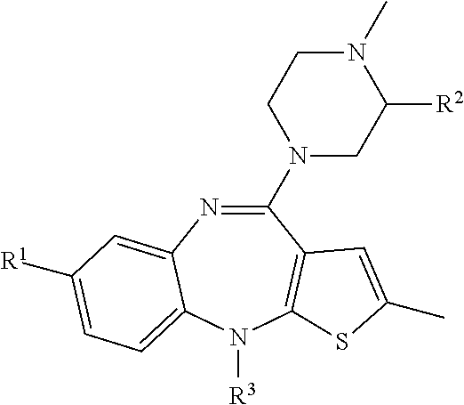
C1CN(C2=NC3=CC([R1])=CC=C3N([R3])C3=C2C=C(C)S3)CC([R2])N1C
